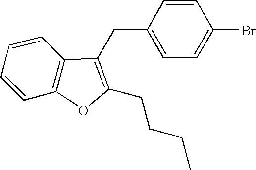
C1=CC=CC2=C1C(CC1=CC=C(Br)C=C1)=C(CCCC)O2
